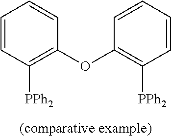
C1=CC=CC([PPh2])=C1OC1=C([PPh2])C=CC=C1
